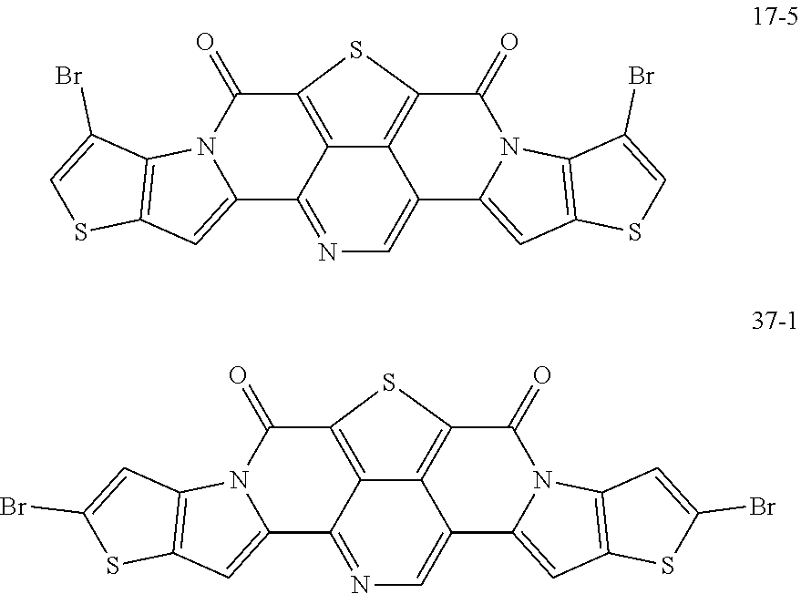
C12=C3C4=C(C(=O)N5C(=CC6=C5C(Br)=CS6)C4=CN=C3C3=CC4=C(N3C1=O)C(Br)=CS4)S2.C12=C3C4=C(C(=O)N5C(=CC6=C5C=C(Br)S6)C4=CN=C3C3=CC4=C(N3C1=O)C=C(Br)S4)S2
